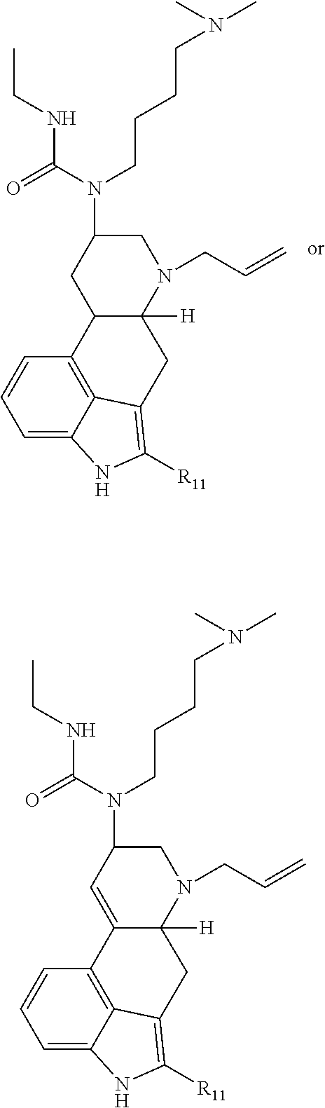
C1=C2C3=C(C=C1)C1C([H])(N(CC=C)CC(N(CCCCN(C)C)C(NCC)=O)C1)CC3=C([R11])N2.C1=C2C3=C(C=C1)C1=CC(N(CCCCN(C)C)C(NCC)=O)CN(CC=C)C1([H])CC3=C([R11])N2
